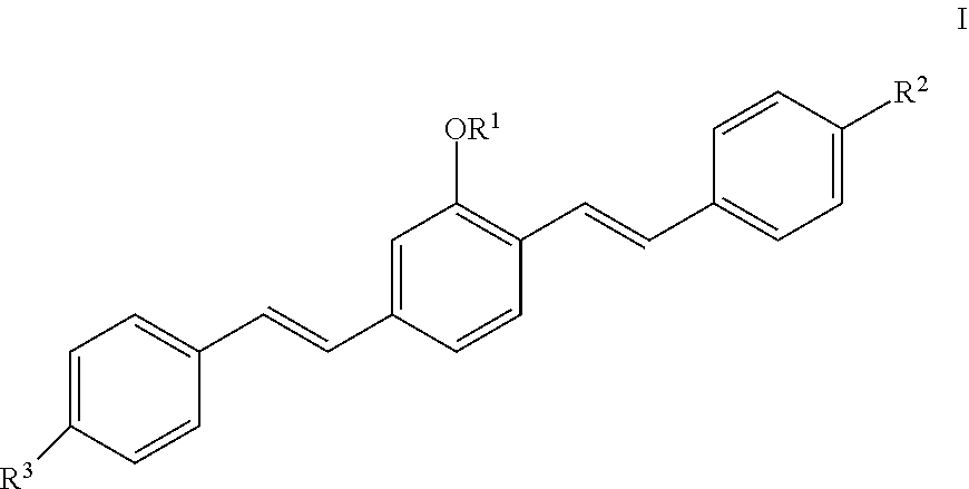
C1=C([R3])C=CC(C=CC2=CC([OR1])=C(C=CC3=CC=C([R2])C=C3)C=C2)=C1
